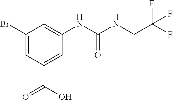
C1(Br)=CC(C(O)=O)=CC(NC(NCC(F)(F)F)=O)=C1
